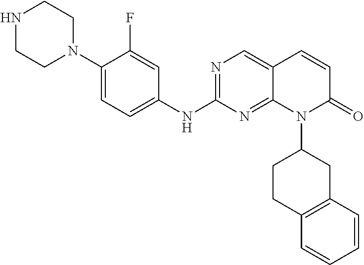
C1(N2CCNCC2)=CC=C(NC2=NC=C3C(=N2)N(C2CC4=C(CC2)C=CC=C4)C(=O)C=C3)C=C1F
